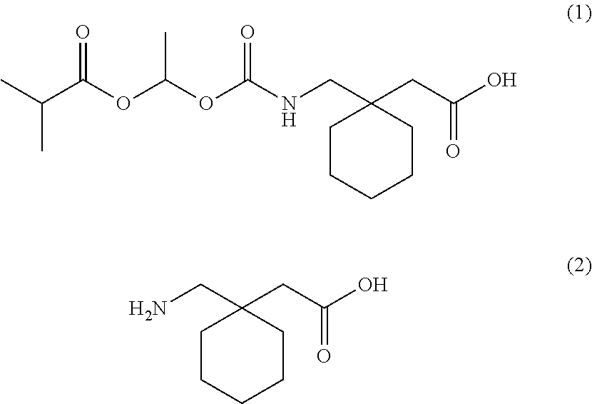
C1CCCCC1(CC(O)=O)CNC(OC(OC(C(C)C)=O)C)=O.C1CCCCC1(CC(O)=O)CN
